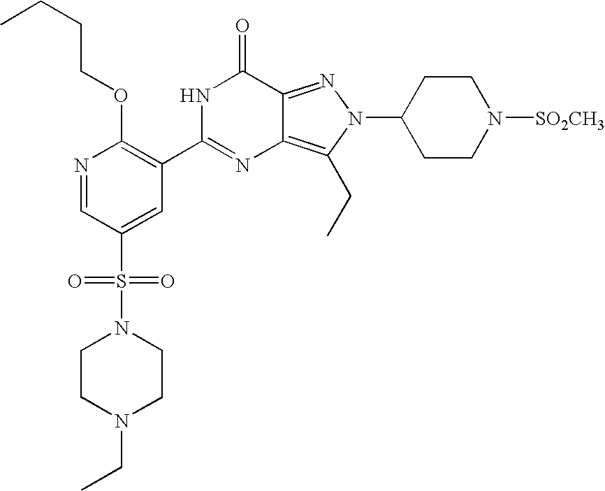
N1=CC(S(=O)(=O)N2CCN(CC)CC2)=CC(C2=NC3=C(CC)N(C4CCN([SO2CH3])CC4)N=C3C(=O)N2)=C1OCCCC
